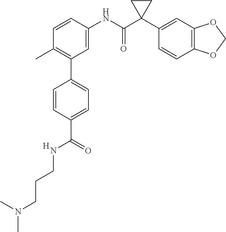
C1(C2=C(C)C=CC(NC(C3(C4=CC5=C(C=C4)OCO5)CC3)=O)=C2)=CC=C(C(NCCCN(C)C)=O)C=C1.[H]
